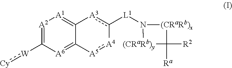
[A2]1=C([W]:[Cy])[A6]=C2C(=[A1]1)[A3]c([L1]N1[(CRaRb)x]C([R2])([Ra])[(CRaRb)y]1)-[A4]:[A5]2
